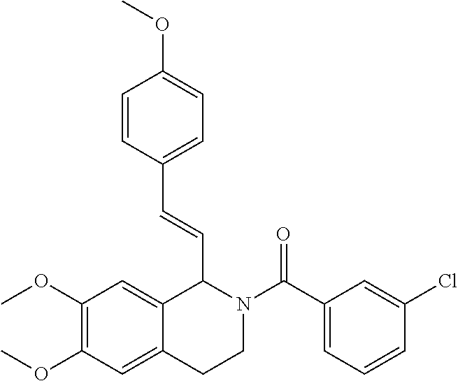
C1(C(N2CCC3=CC(OC)=C(OC)C=C3C2C=CC2=CC=C(OC)C=C2)=O)=CC=CC(Cl)=C1
